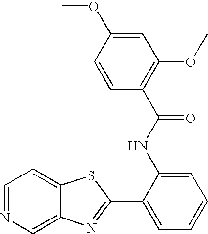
C12=CN=CC=C1SC(C1=CC=CC=C1NC(=O)C1=C(OC)C=C(OC)C=C1)=N2
